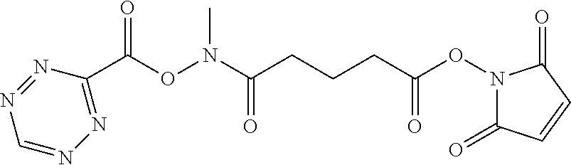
C1(C(ON(C(CCCC(ON2C(=O)C=CC2=O)=O)=O)C)=O)=NN=CN=N1
